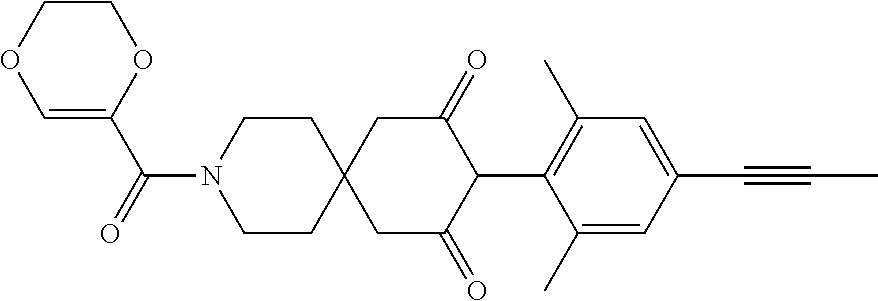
C1CN(C(=O)C2=COCCO2)CCC12CC(=O)C(C1=C(C)C=C(C#CC)C=C1C)C(=O)C2
